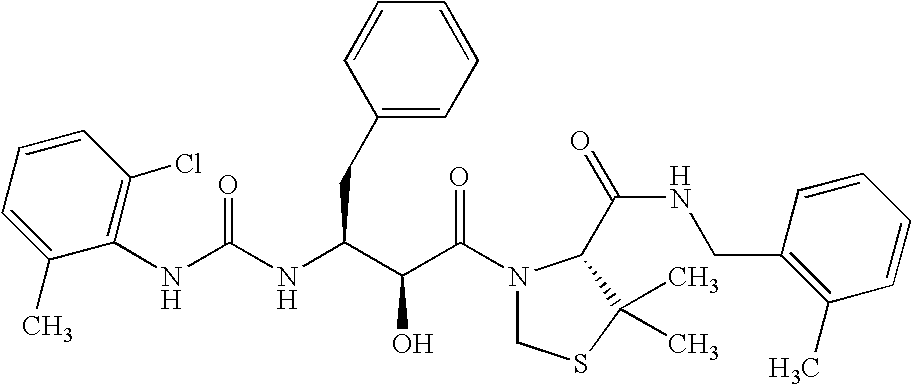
C1(NC(=O)NC(CC2=CC=CC=C2)C(C(N2CSC(C)(C)C2C(NCC2=C(C)C=CC=C2)=O)=O)O)=C(Cl)C=CC=C1C
